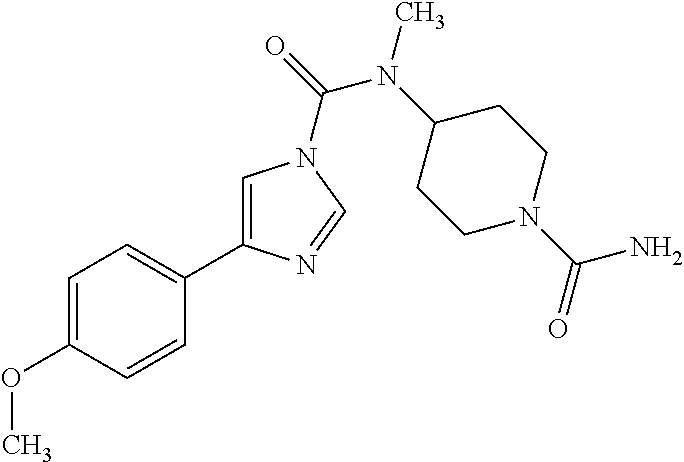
C1=C(OC)C=CC(C2=CN(C(N(C)C3CCN(C(N)=O)CC3)=O)C=N2)=C1
